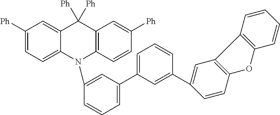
C1([Ph])=CC=C2C(=C1)C([Ph])([Ph])C1=C(N2C2=CC(C3=CC=CC(C4=CC5=C(C=C4)OC4=C5C=CC=C4)=C3)=CC=C2)C=CC([Ph])=C1
